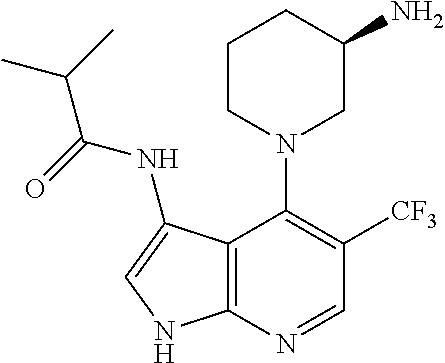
C1CN(C2=C([CF3])C=NC3=C2C(NC(=O)C(C)C)=CN3)CC(N)C1
